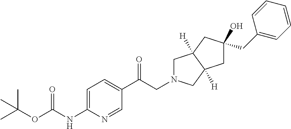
O(C(NC1=CC=C(C(CN2CC3([H])C([H])(C2)CC(O)(CC2=CC=CC=C2)C3)=O)C=N1)=O)C(C)(C)C
